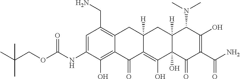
NCC1=C2C(=C(O)C(NC(OCC(C)(C)C)=O)=C1)C(=O)C1=C(O)C3(O)C([H])(CC1([H])C2)C(N(C)C)C(O)=C(C(N)=O)C3=O
